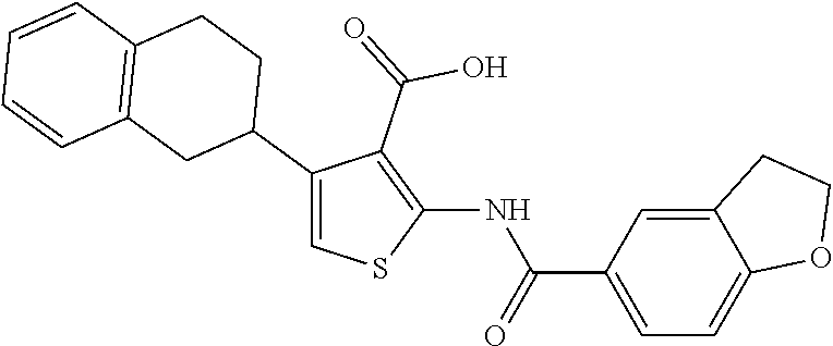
C1(C2CCC3=C(C2)C=CC=C3)=CSC(NC(C2=CC=C3C(=C2)CCO3)=O)=C1C(=O)O
